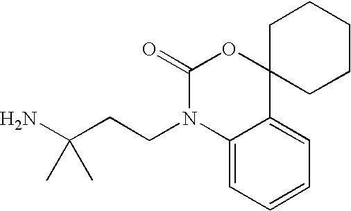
NC(CCN1C2=CC=CC=C2C2(OC1=O)CCCCC2)(C)C
